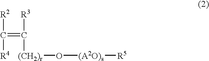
C(=C([R3])[(CH2)r]O[(A2O)s][R5])([R2])[R4]
